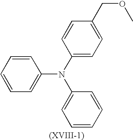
C1=CC=CC(N(C2=CC=C(COC)C=C2)C2=CC=CC=C2)=C1
